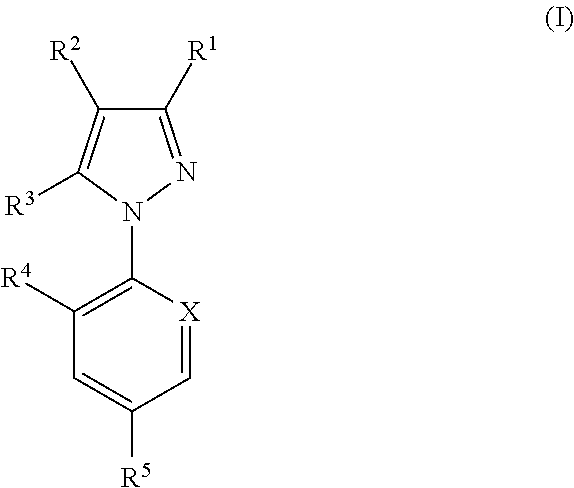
C1([R1])=NN(C2=C([R4])C=C([R5])C=[X]2)C([R3])=C1[R2]
